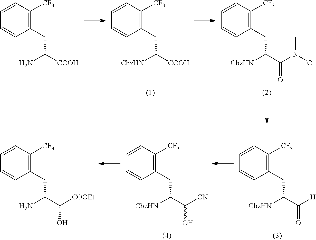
C1(CC(N)[COOH])=C([CF3])C=CC=C1.C1(CC([CbzHN])[COOH])=C([CF3])C=CC=C1.C1(CC([CbzHN])C(=O)N(C)OC)=C([CF3])C=CC=C1.C1(CC(N)C(O)[COOEt])=C([CF3])C=CC=C1.C1(CC([CbzHN])C(O)[CN])=C([CF3])C=CC=C1.C1(CC([CbzHN])C(=O)[H])=C([CF3])C=CC=C1
